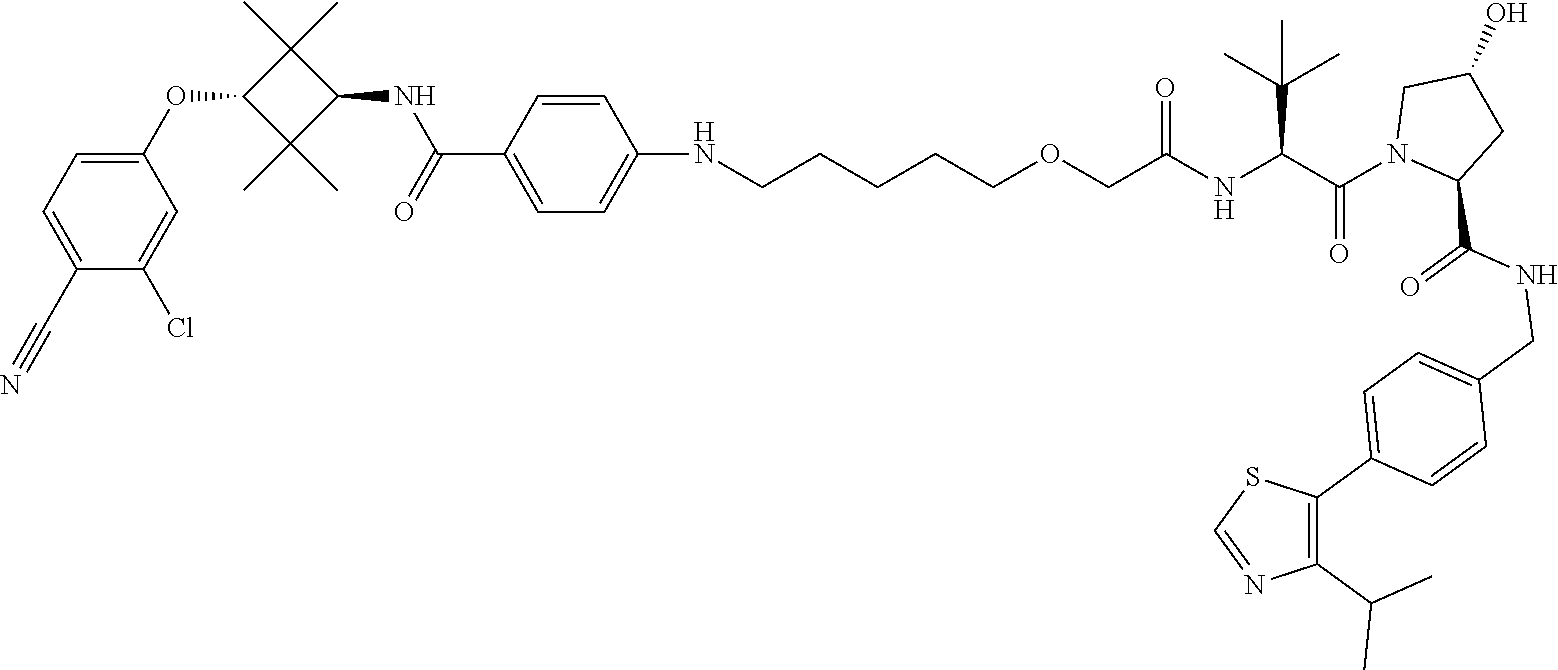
C1(NCCCCCOCC(NC(C(N2CC(O)CC2C(NCC2=CC=C(C3=C(C(C)C)N=CS3)C=C2)=O)=O)C(C)(C)C)=O)=CC=C(C(NC2C(C)(C)C(OC3=CC=C(C#N)C(Cl)=C3)C2(C)C)=O)C=C1
